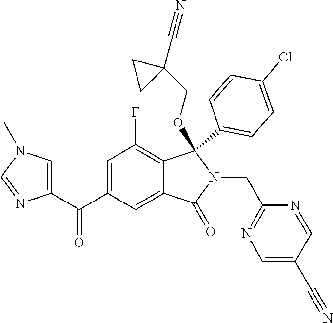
C1=C(C(=O)C2=CN(C)C=N2)C=C2C(=C1F)C(C1=CC=C(Cl)C=C1)(OCC1(C#N)CC1)N(CC1=NC=C(C#N)C=N1)C2=O
